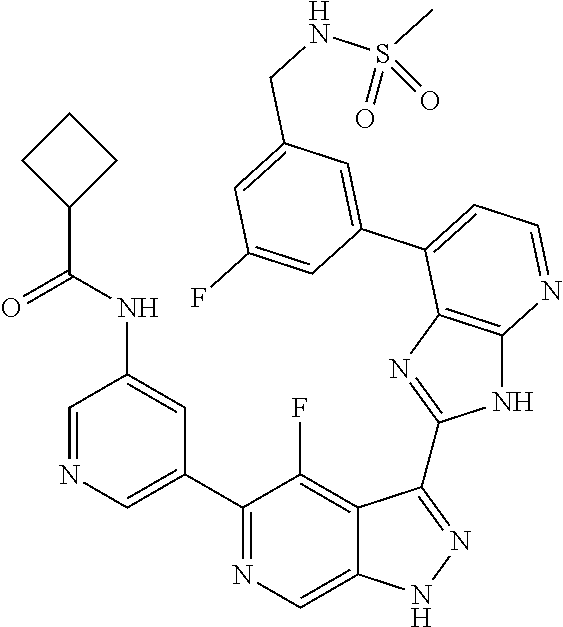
C1=NC=C(C2=NC=C3C(=C2F)C(C2=NC4=C(N2)N=CC=C4C2=CC(CNS(C)(=O)=O)=CC(F)=C2)=NN3)C=C1NC(=O)C1CCC1
